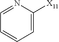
C1=NC([X11])=CC=C1
